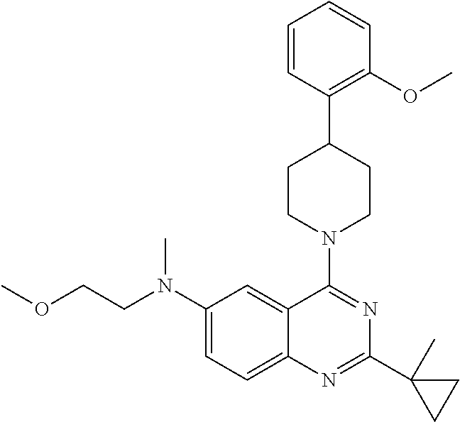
C1(N(CCOC)C)=CC=C2C(=C1)C(N1CCC(C3=C(OC)C=CC=C3)CC1)=NC(C1(C)CC1)=N2
